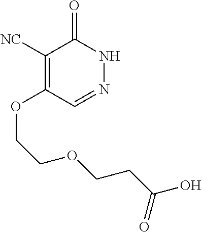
C1([NC])=C(OCCOCCC(O)=O)C=NNC1=O
